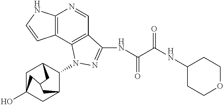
C12=C(C3=C(C=N1)C(NC(C(NC1CCOCC1)=O)=O)=NN3C1C3CC4(O)CC1CC(C3)C4)C=CN2
